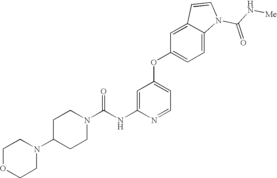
C1=C(NC(N2CCC(N3CCOCC3)CC2)=O)N=CC=C1OC1=CC=C2C(=C1)C=CN2C(N[Me])=O
